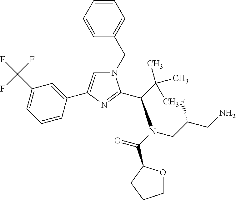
C1=CC=CC(CN2C=C(C3=CC(C(F)(F)F)=CC=C3)N=C2C(C(C)(C)C)N(C(=O)C2OCCC2)CC(CN)F)=C1
